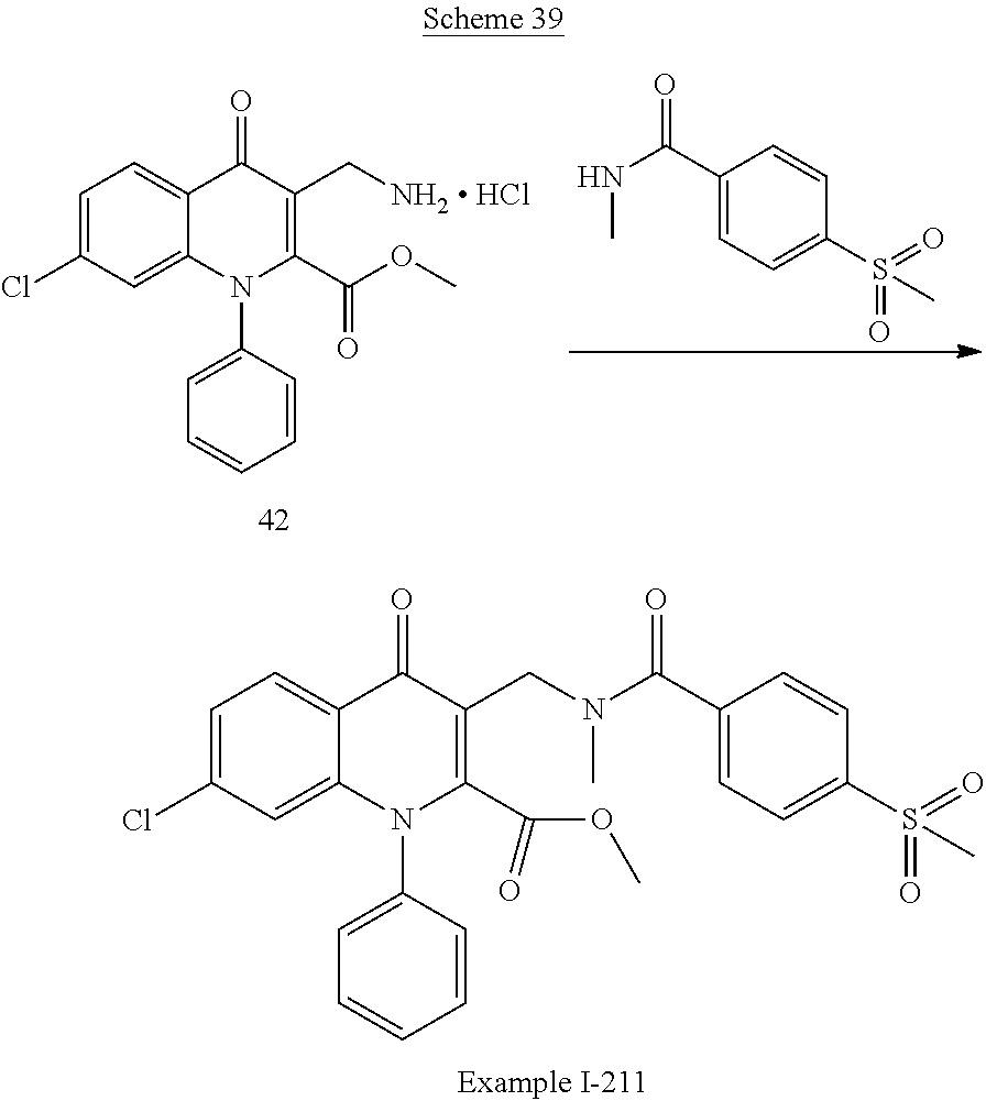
C1=C(Cl)C=C2C(=C1)C(=O)C(C[NH2  HCl])=C(C(OC)=O)N2C1=CC=CC=C1.C1(C(NC)=O)=CC=C(S(=O)(=O)C)C=C1.C1=C(Cl)C=C2C(=C1)C(=O)C(CN(C(C1=CC=C(S(=O)(=O)C)C=C1)=O)C)=C(C(OC)=O)N2C1=CC=CC=C1
